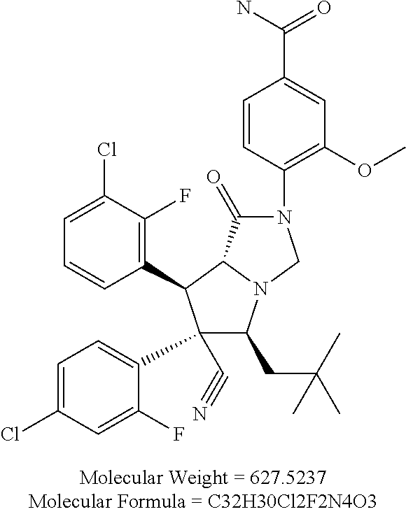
C1=C(Cl)C(F)=C(C2C(C3=CC=C(Cl)C=C3F)(C#N)C(CC(C)(C)C)N3C2C(=O)N(C2=C(OC)C=C(C(=O)N)C=C2)C3)C=C1
